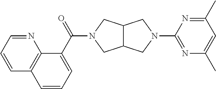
C12C(CN(C(=O)C3=CC=CC4=C3N=CC=C4)C1)CN(C1=NC(C)=CC(C)=N1)C2
